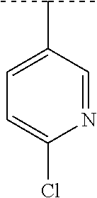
N1=CC(C(C)C)=CC=C1Cl
